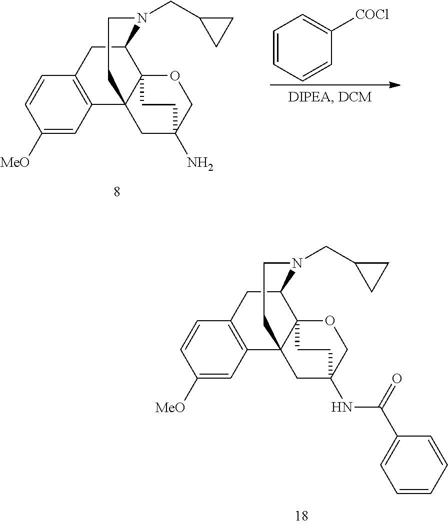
C1([MeO])=CC2=C(C=C1)CC1C34C2(CC(N)(CO3)CC4)CCN1CC1CC1.C1=CC=CC([COCl])=C1.C1([MeO])=CC2=C(C=C1)CC1C34C2(CC(NC(C2=CC=CC=C2)=O)(CO3)CC4)CCN1CC1CC1
